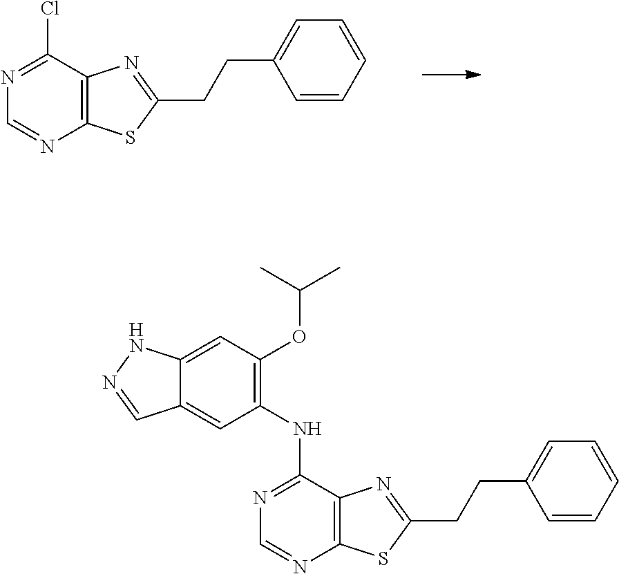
C12=C(C(Cl)=NC=N1)N=C(CCC1=CC=CC=C1)S2.C12=C(C(NC3=C(OC(C)C)C=C4C(=C3)C=NN4)=NC=N1)N=C(CCC1=CC=CC=C1)S2
